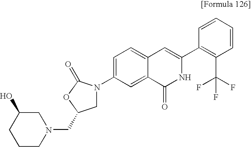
C1N(C2=CC=C3C(=C2)C(=O)NC(C2=C(C(F)(F)F)C=CC=C2)=C3)C(=O)OC1CN1CC(O)CCC1
